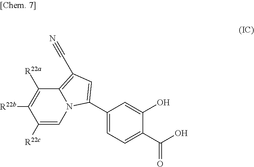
C12=C(C#N)C=C(C3=CC=C(C(O)=O)C(O)=C3)N1C=C([R22c])C([R22b])=C2[R22a]
